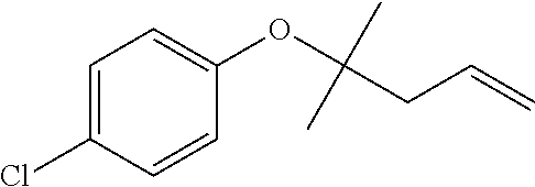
C1=C(Cl)C=CC(OC(CC=C)(C)C)=C1
